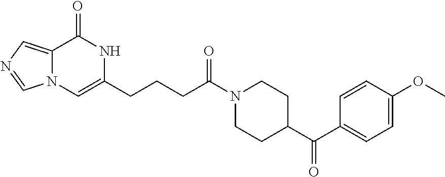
N1(C(CCCC2=CN3C(=CN=C3)C(=O)N2)=O)CCC(C(C2=CC=C(OC)C=C2)=O)CC1
